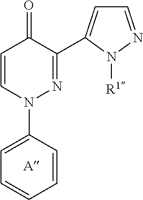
C1=CN(C2=CC=CC=C2)N=C(C2=CC=NN2[R1])C1=O
